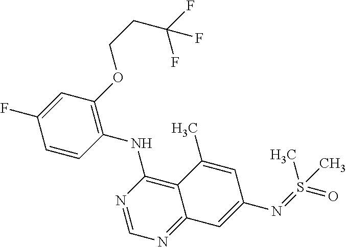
C1=CC(NC2=C3C(=NC=N2)C=C(N=S(=O)(C)C)C=C3C)=C(OCCC(F)(F)F)C=C1F
